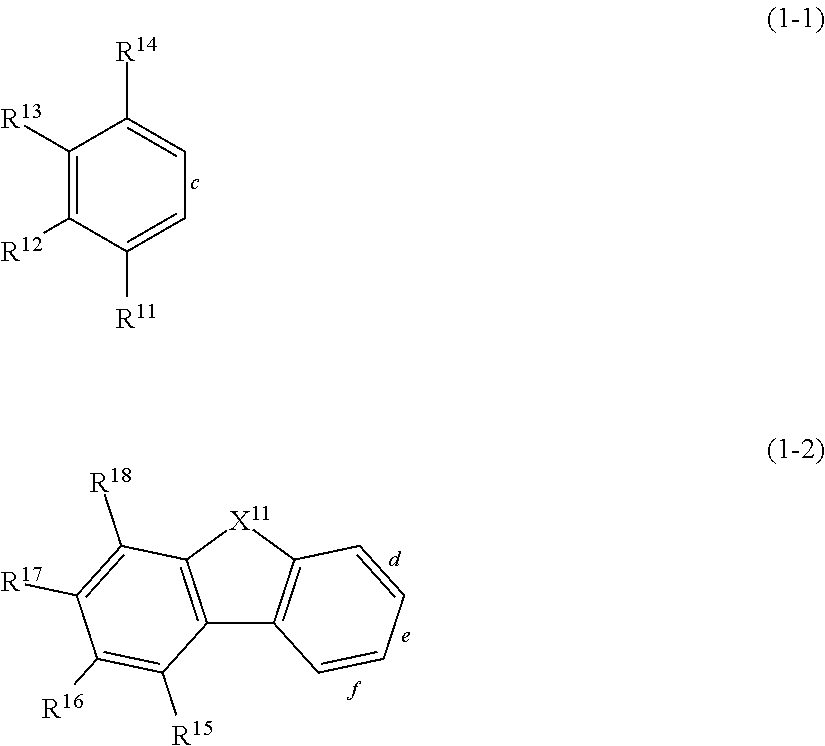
C1([R13])=C([R12])C([R11])=CC=C1[R14].C12=C([X11]C3=C1C=CC=C3)C([R18])=C([R17])C([R16])=C2[R15]
